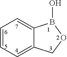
C1=CC=C2C(=C1)COB2O
